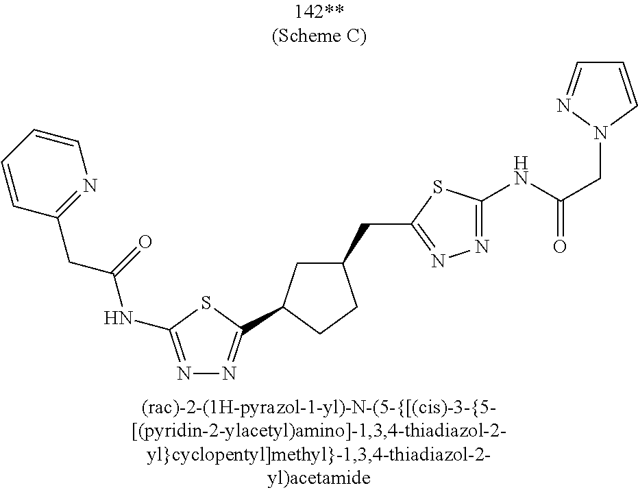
C1=CN=C(CC(=O)NC2=NN=C(C3CC(CC4=NN=C(NC(CN5C=CC=N5)=O)S4)CC3)S2)C=C1
